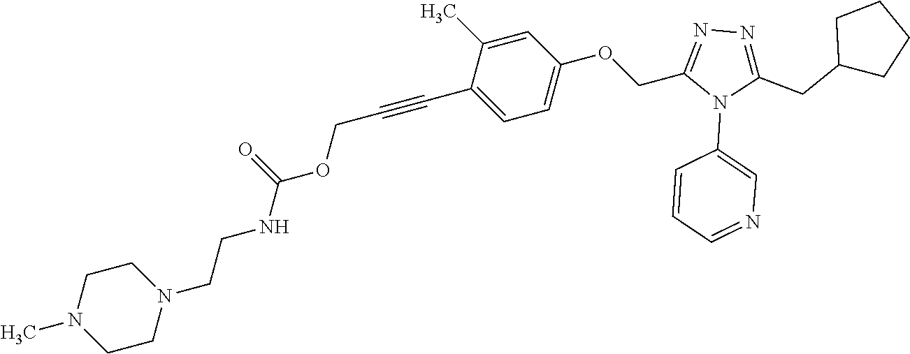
C1=C(C)C(C#CCOC(NCCN2CCN(C)CC2)=O)=CC=C1OCC1=NN=C(CC2CCCC2)N1C1=CN=CC=C1
